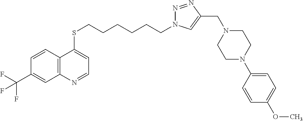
C12=C(C=CC(C(F)(F)F)=C1)C(SCCCCCCN1N=NC(CN3CCN(C4=CC=C(OC)C=C4)CC3)=C1)=CC=N2
